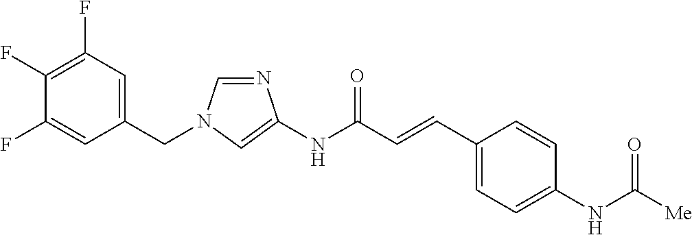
C1=NC(NC(C=CC2=CC=C(NC([Me])=O)C=C2)=O)=CN1CC1=CC(F)=C(F)C(F)=C1
